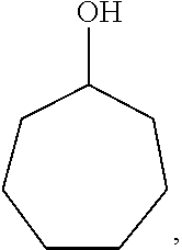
C1CCCCCC1O
